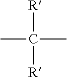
CC([R])([R])C
